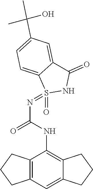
C12=C(C=C3C(=C1NC(N=S1(=O)NC(=O)C4=CC(C(C)(C)O)=CC=C14)=O)CCC3)CCC2
